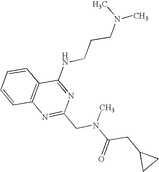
C1=CC2=C(C=C1)C(NCCCN(C)C)=NC(CN(C(CC1CC1)=O)C)=N2
